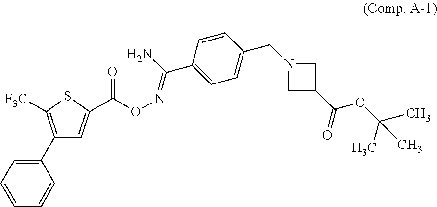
C(C1=CC=C(CN2CC(C(=O)OC(C)(C)C)C2)C=C1)(N)=NOC(=O)C1=CC(C2=CC=CC=C2)=C([F3C])S1
